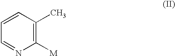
C1=CC=NC([M])=C1C
